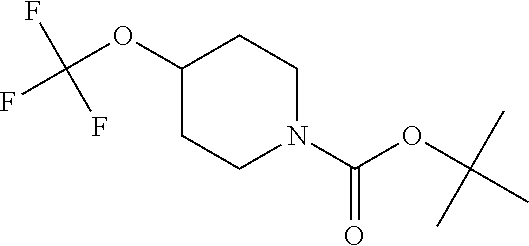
C1(OC(F)(F)F)CCN(C(OC(C)(C)C)=O)CC1
